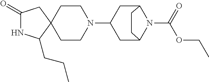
C1(=O)NC(CCC)C2(C1)CCN(C1CC3N(C(OCC)=O)C(C1)CC3)CC2
